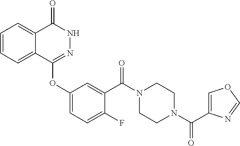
C1=CC=C2C(=C1)C(=O)NN=C2OC1=CC=C(F)C(C(N2CCN(C(C3=COC=N3)=O)CC2)=O)=C1
